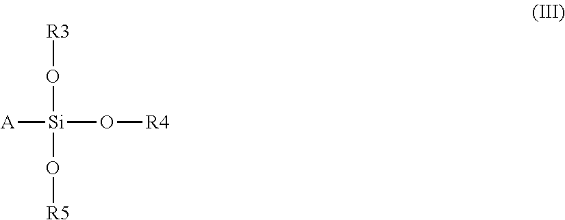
[A][Si](O[R5])(O[R3])O[R4]
